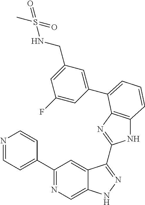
C1(C2=NC=C3C(=C2)C(C2=NC4=C(N2)C=CC=C4C2=CC(CNS(C)(=O)=O)=CC(F)=C2)=NN3)=CC=NC=C1
